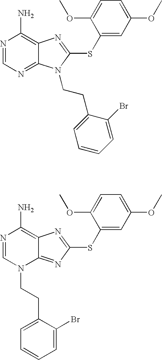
N1=CN=C2C(=C1N)N=C(SC1=CC(OC)=CC=C1OC)N2CCC1=CC=CC=C1Br.N1=CN(CCC2=CC=CC=C2Br)C2=NC(SC3=CC(OC)=CC=C3OC)=NC2=C1N
